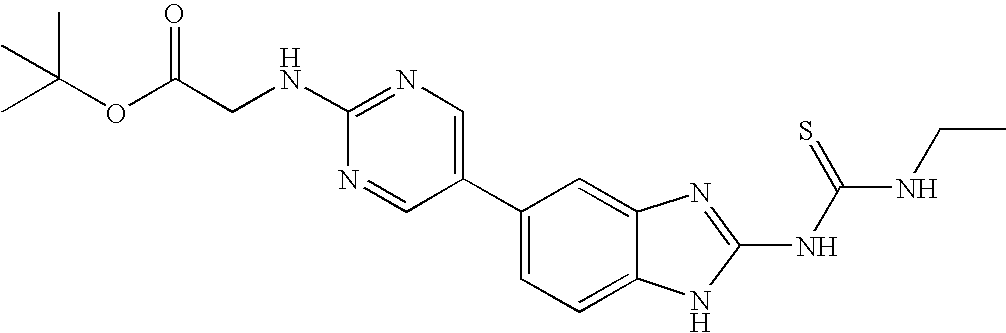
C1(C2=CN=C(NCC(OC(C)(C)C)=O)N=C2)=CC=C2C(=C1)N=C(NC(NCC)=S)N2
